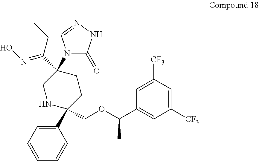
C1(C2(COC(C3=CC([CF3])=CC([CF3])=C3)C)CCC(C(=NO)CC)(N3C(=O)NN=C3)CN2)=CC=CC=C1
